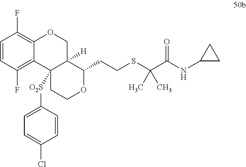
C1=CC(F)=C2C(=C1F)OCC1([H])C2([O2S]C2=CC=C(Cl)C=C2)CCOC1CCSC(C(NC1CC1)=O)(C)C
